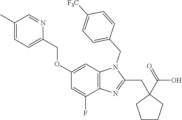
C1(C)=CC=C(COC2=CC3=C(C(F)=C2)N=C(CC2(C(O)=O)CCCC2)N3CC2=CC=C([F3C])C=C2)N=C1
